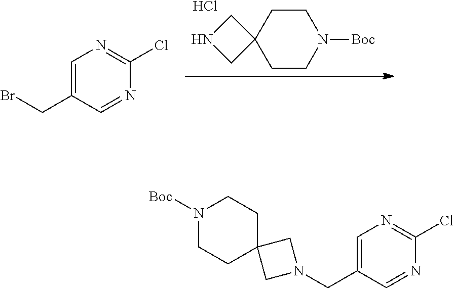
C1CN([Boc])CCC12CNC2.Cl.C1=C(CBr)C=NC(Cl)=N1.C1=C(CN2CC3(C2)CCN([Boc])CC3)C=NC(Cl)=N1
